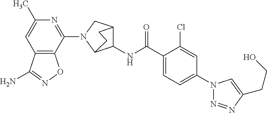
C1(C(NC2C3CN(C4=NC(C)=CC5=C4ON=C5N)C2CC3)=O)=CC=C(N2N=NC(CCO)=C2)C=C1Cl
